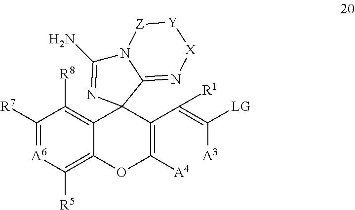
C1([R7])=[A6]C([R5])=C2C(=C1[R8])C1(C(C(=C([A3])[LG])[R1])=C([A4])O2)C2=N[X][Y][Z]N2C(N)=N1
